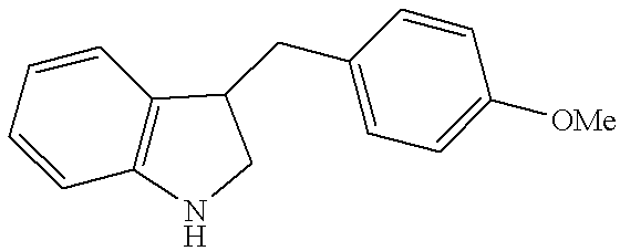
C1(CC2C3=C(C=CC=C3)NC2)=CC=C([OMe])C=C1
